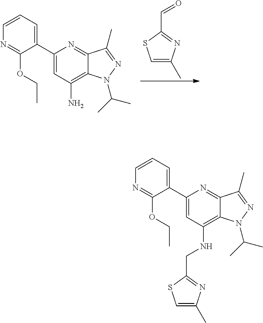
C1=C(C)N=C(C=O)S1.C1(C2=CC=CN=C2OCC)=CC(N)=C2C(=N1)C(C)=NN2C(C)C.C1(C2=CC=CN=C2OCC)=CC(NCC2=NC(C)=CS2)=C2C(=N1)C(C)=NN2C(C)C
